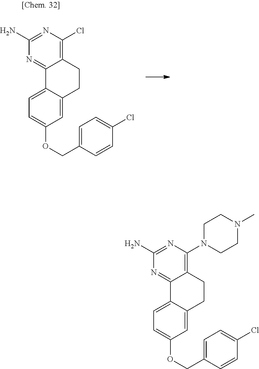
N1=C(N)N=C2C(=C1Cl)CCC1=CC(OCC3=CC=C(Cl)C=C3)=CC=C21.N1=C(N)N=C2C(=C1N1CCN(C)CC1)CCC1=CC(OCC3=CC=C(Cl)C=C3)=CC=C21
